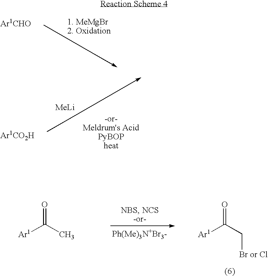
[MeLi].[Ar1]C(C)=O.[Ar1]C(C[Br or Cl])=O
